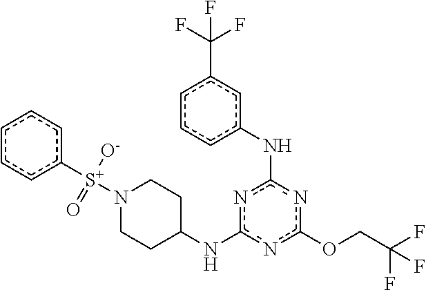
c1ccc([S+](N2CCC(Nc3nc(OCC(F)(F)F)nc(Nc4cc(C(F)(F)F)ccc4)n3)CC2)([O-])=O)cc1
